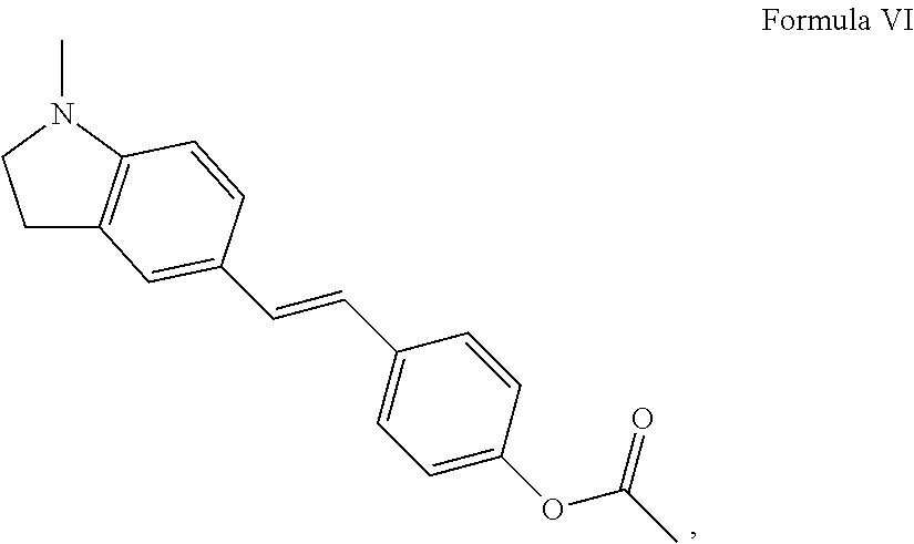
C1C2=C(N(C)C1)C=CC(C=CC1=CC=C(OC(=O)C)C=C1)=C2
